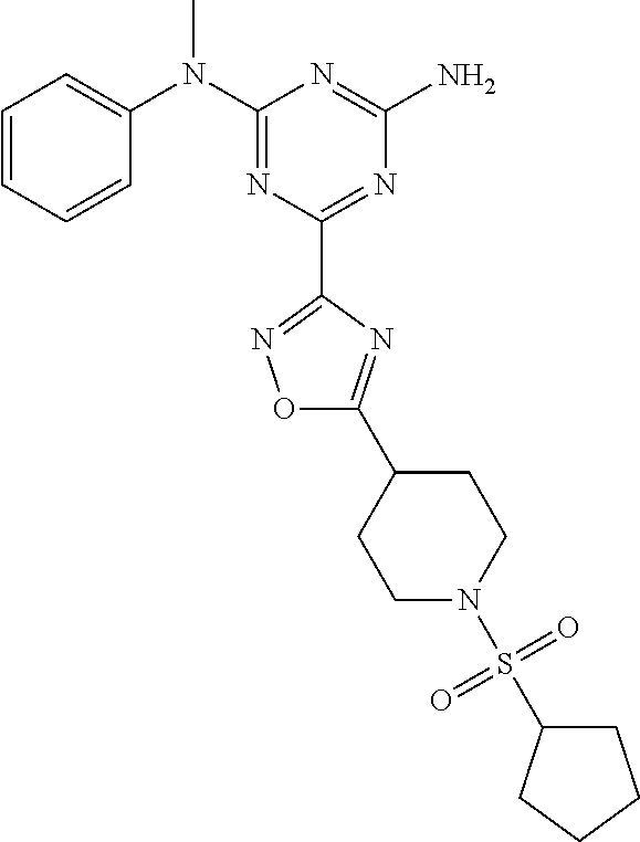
C1=CC=CC(N(C2=NC(C3=NOC(C4CCN(S(=O)(=O)C5CCCC5)CC4)=N3)=NC(N)=N2)C)=C1
